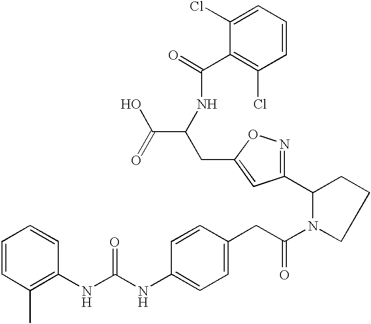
C1=CC(C)=C(NC(NC2=CC=C(CC(N3CCCC3C3=NOC(CC(NC(C4=C(Cl)C=CC=C4Cl)=O)C(=O)O)=C3)=O)C=C2)=O)C=C1
